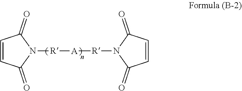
C1=CC(=O)N([R][A][R]N2C(=O)C=CC2=O)C1=O
